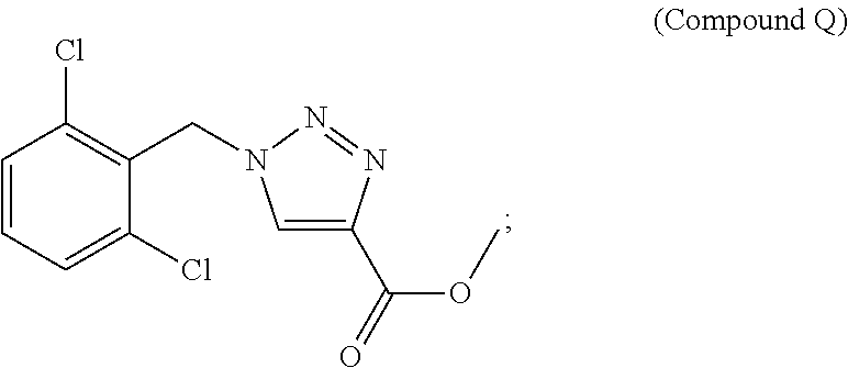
C1=CC=C(Cl)C(CN2C=C(C(OC)=O)N=N2)=C1Cl
